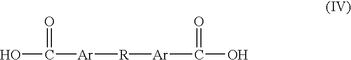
[Ar]([R][Ar]C(O)=O)C(O)=O
